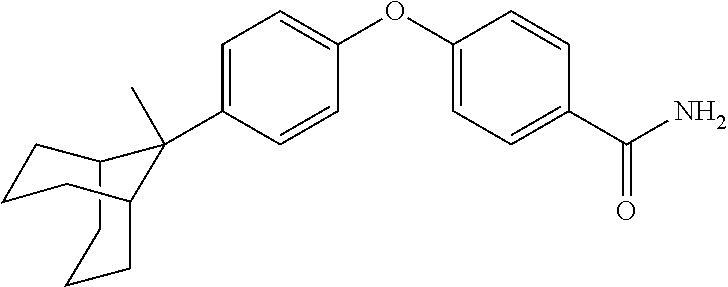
C12CCCC(CCC1)C2(C1=CC=C(OC2=CC=C(C(N)=O)C=C2)C=C1)C
